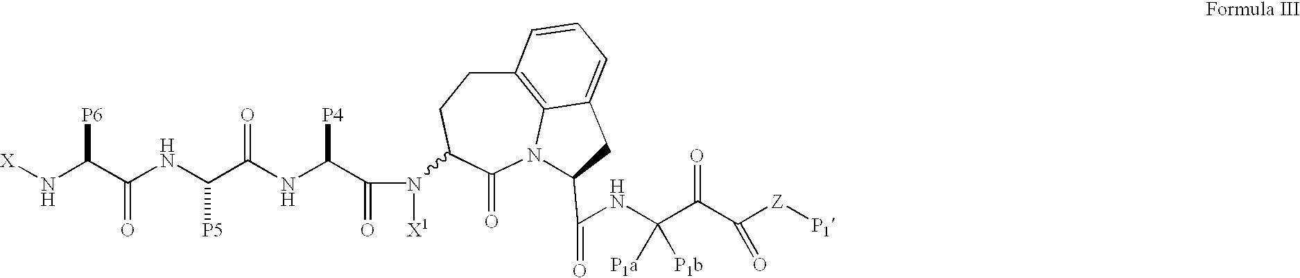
[X]NC(C(NC(C(NC(C(=O)N([X1])C1CCC2=C3N(C1=O)C(C(=O)NC(C(C([Z][P1])=O)=O)([P1a])[P1b])CC3=CC=C2)[P4])=O)[P5])=O)[P6]
